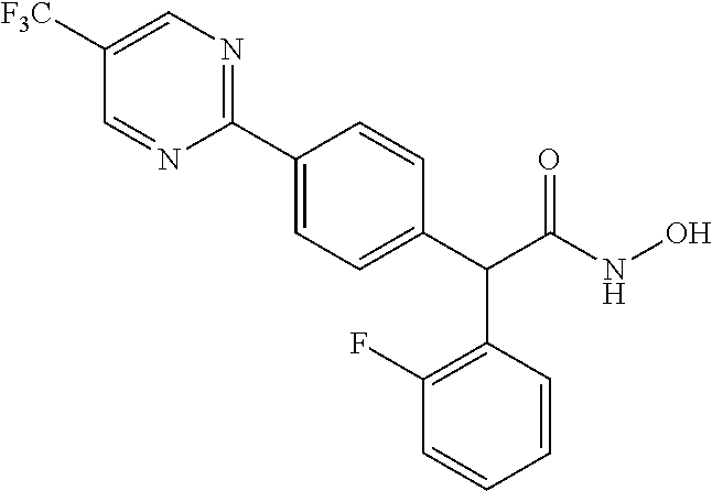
C1([F3C])=CN=C(C2=CC=C(C(C3=C(F)C=CC=C3)C(NO)=O)C=C2)N=C1
